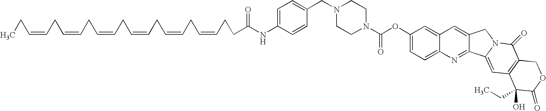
C1=C(NC(CCC=CCC=CCC=CCC=CCC=CCC=CCC)=O)C=CC(CN2CCN(C(OC3=CC=C4C(=C3)C=C3C(=N4)C4=CC5=C(C(=O)N4C3)COC(=O)C5(O)CC)=O)CC2)=C1
